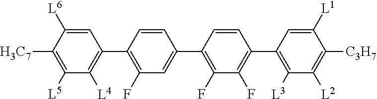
C1=C([L6])C([H3C7])=C([L5])C([L4])=C1C1=C(F)C=C(C2=C(F)C(F)=C(C3=C([L3])C([L2])=C([C3H7])C([L1])=C3)C=C2)C=C1
